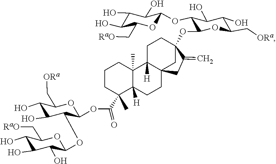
OC1C(OC2C(O)C(O)C(O)C(C[RaO])O2)C(OC(C2(C)CCCC3(C)C4([H])CCC5(OC6C(OC7C(O)C(O)C(O)C(C[RaO])O7)C(O)C(O)C(C[ORa])O6)C(=C)CC4(CCC23[H])C5)=O)OC(C[ORa])C1O
